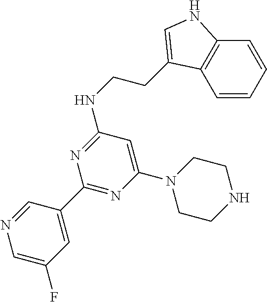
C12=C(C=CC=C1)C(CCNC1=NC(C3=CC(F)=CN=C3)=NC(N3CCNCC3)=C1)=CN2
